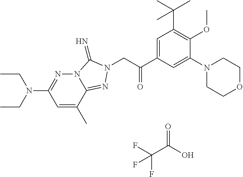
C1=C(C)C2=NN(CC(C3=CC(C(C)(C)C)=C(OC)C(N4CCOCC4)=C3)=O)C(=N)N2N=C1N(CC)CC.C(C(O)=O)(F)(F)F
